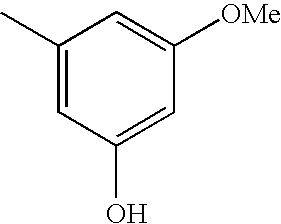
C1(C)=CC(O)=CC([OMe])=C1
